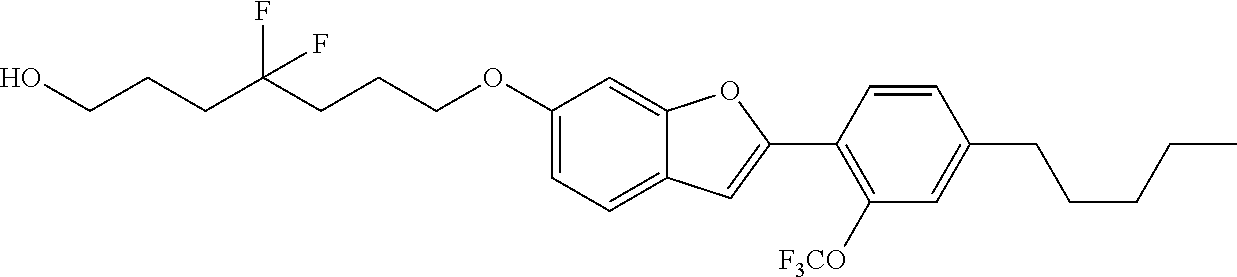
C1(OCCCC(CCCO)(F)F)=CC=C2C(=C1)OC(C1=C([F3CO])C=C(CCCCC)C=C1)=C2
